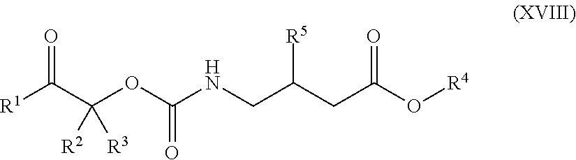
[R1]C(C(OC(NCC(CC(O[R4])=O)[R5])=O)([R2])[R3])=O
